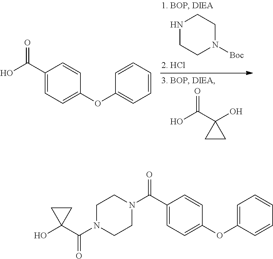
N1CCN([Boc])CC1.OC(C1(O)CC1)=O.C1(C(O)=O)=CC=C(OC2=CC=CC=C2)C=C1.C1(C(N2CCN(C(C3(O)CC3)=O)CC2)=O)=CC=C(OC2=CC=CC=C2)C=C1
